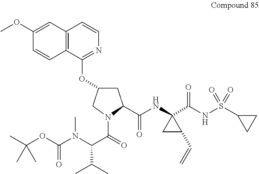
C1C(OC2=NC=CC3=C2C=CC(OC)=C3)CN(C(=O)C(N(C(OC(C)(C)C)=O)C)C(C)C)C1C(NC1(C(NS(C2CC2)(=O)=O)=O)CC1C=C)=O
